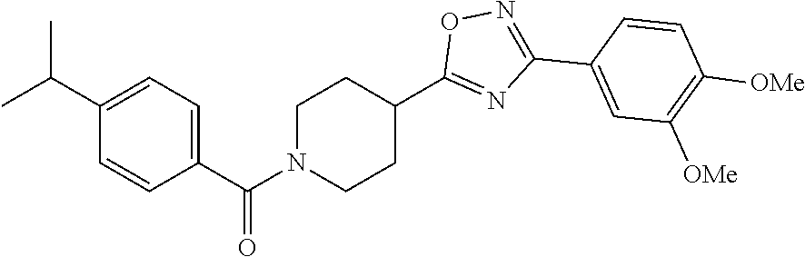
C1(C(N2CCC(C3=NC(C4=CC([OMe])=C([OMe])C=C4)=NO3)CC2)=O)=CC=C(C(C)C)C=C1
